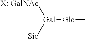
[X: GalNAc][Gal]([Glc]C)[Sio]
